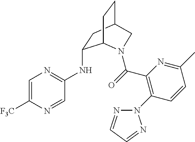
C1=C([F3C])N=CC(NC2CC3CCC2N(C(=O)C2=C(N4N=CC=N4)C=CC(C)=N2)C3)=N1
